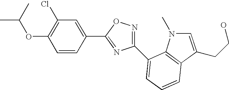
C1(OC(C)C)=C(Cl)C=C(C2=NC(C3=CC=CC4=C3N(C)C=C4CCO)=NO2)C=C1
